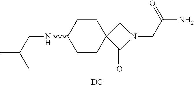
C1CC(NCC(C)C)CCC12C(=O)N(CC(N)=O)C2.[DG]
